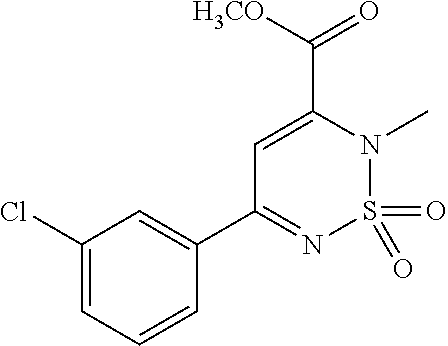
C1(Cl)=CC=CC(C2=NS(=O)(=O)N(C)C(C([H3CO])=O)=C2)=C1
